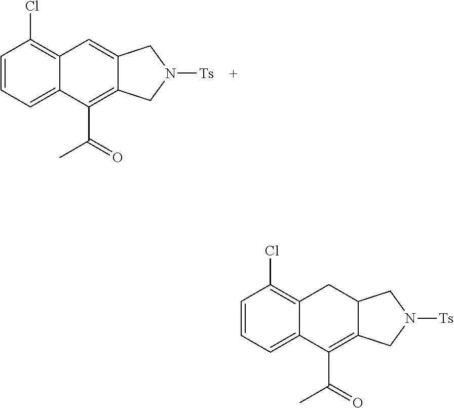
C1=CC=C2C(=C1Cl)C=C1C(=C2C(=O)C)CN([Ts])C1.C1=CC=C2C(=C1Cl)CC1C(=C2C(=O)C)CN([Ts])C1
